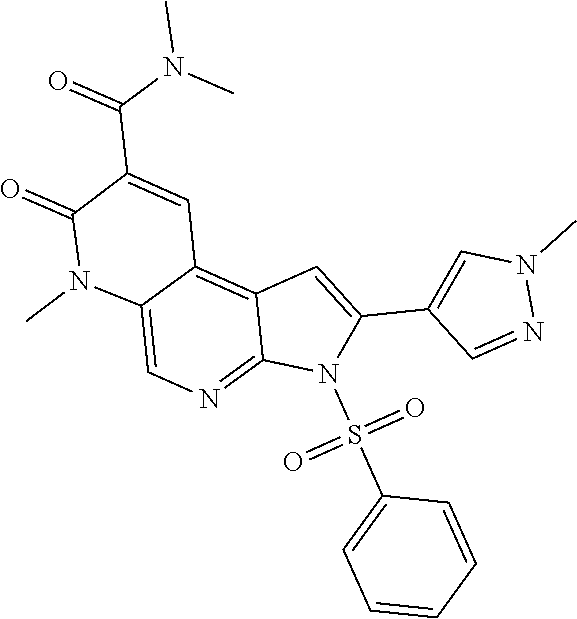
N1(C)N=CC(C2=CC3=C4C(=CN=C3N2S(C2=CC=CC=C2)(=O)=O)N(C)C(=O)C(C(N(C)C)=O)=C4)=C1
